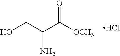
OCC(C([OCH3])=O)N.Cl
